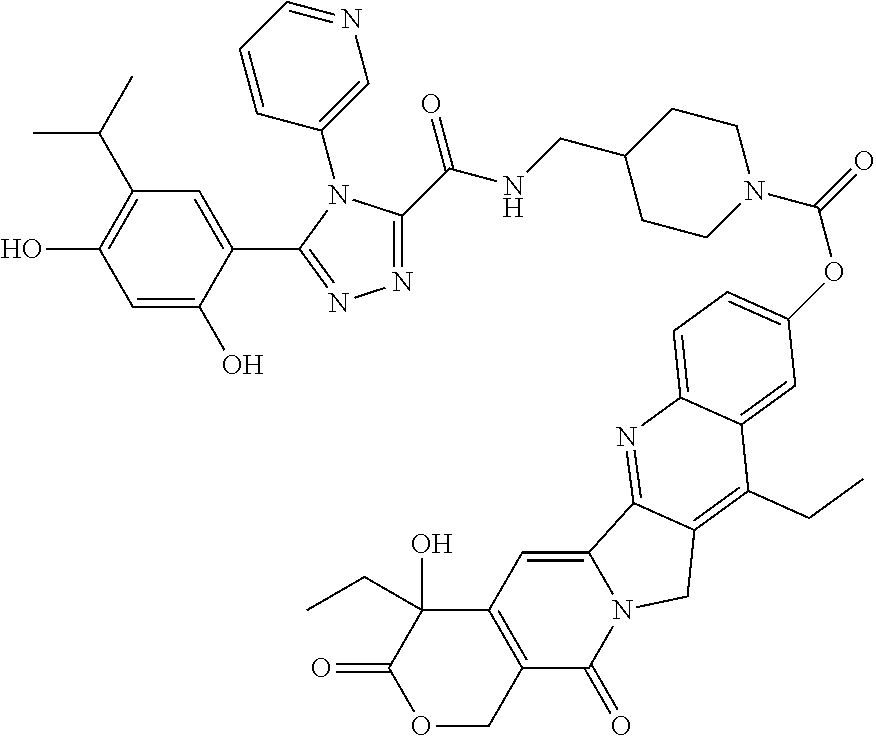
C1=C(O)C(C2=NN=C(C(NCC3CCN(C(=O)OC4=CC=C5C(=C4)C(CC)=C4CN6C(=O)C7=C(C(CC)(O)C(=O)OC7)C=C6C4=N5)CC3)=O)N2C2=CN=CC=C2)=CC(C(C)C)=C1O
